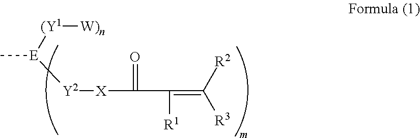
[(Y1]([W)n])[E](C)[Y2][X]C(=O)C([R1])=C([R2])[R3]
